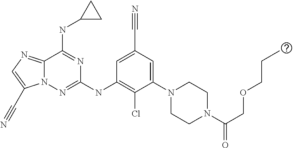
C1=C(C#N)C=C(N2CCN(C(COCCC)=O)CC2)C(Cl)=C1NC1=NN2C(=NC=C2C#N)C(NC2CC2)=N1
